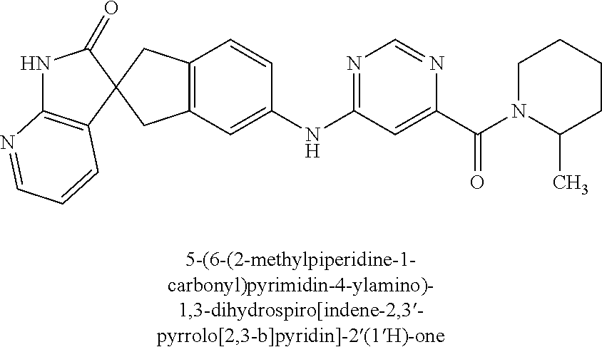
N1C2=C(C=CC=N2)C2(C1=O)CC1=C(C2)C=C(NC2=NC=NC(C(=O)N3C(C)CCCC3)=C2)C=C1
